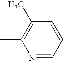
N1=CC=CC(C)=C1C
